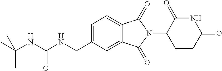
CC(C)(NC(NCC1=CC=C2C(=C1)C(=O)N(C1CCC(=O)NC1=O)C2=O)=O)C
